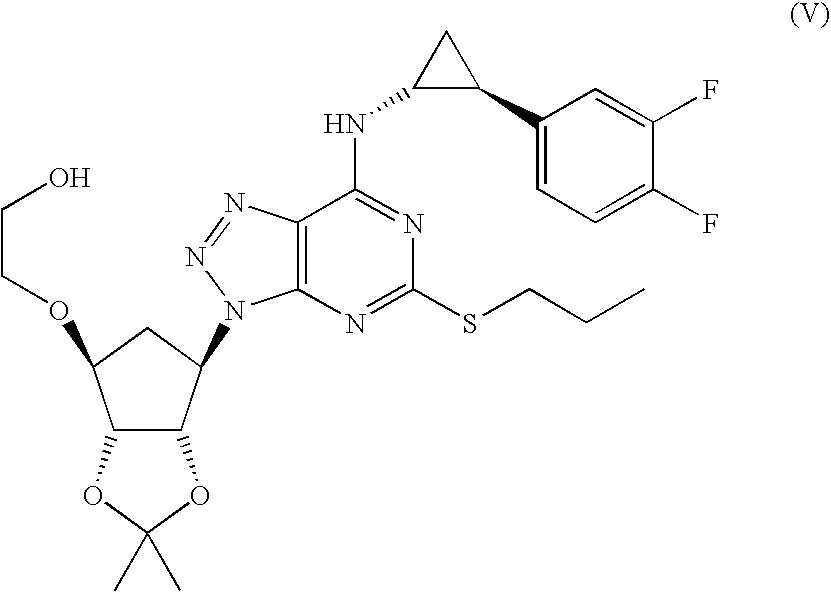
C1(C2CC2NC2=NC(SCCC)=NC3=C2N=NN3C2C3C(C(OCCO)C2)OC(C)(C)O3)=CC=C(F)C(F)=C1
